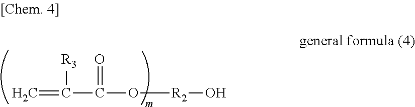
C=C(C(O[R2]O)=O)[R3]
